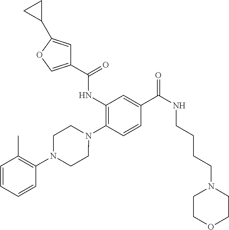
C1(NC(=O)C2=COC(C3CC3)=C2)=C(N2CCN(C3=C(C)C=CC=C3)CC2)C=CC(C(=O)NCCCCN2CCOCC2)=C1
